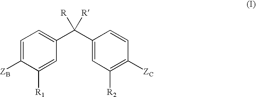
C1=C([ZB])C([R1])=CC(C(C2=CC([R2])=C([ZC])C=C2)([R])[R])=C1
